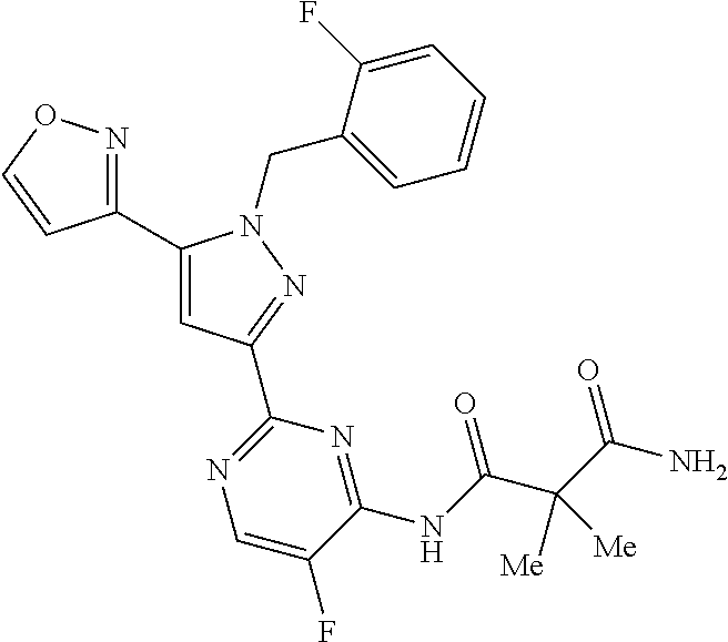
C1(C2=NOC=C2)=CC(C2=NC=C(F)C(NC(C(C(N)=O)([Me])[Me])=O)=N2)=NN1CC1=CC=CC=C1F
